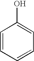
C1=CC=CC=C1O
